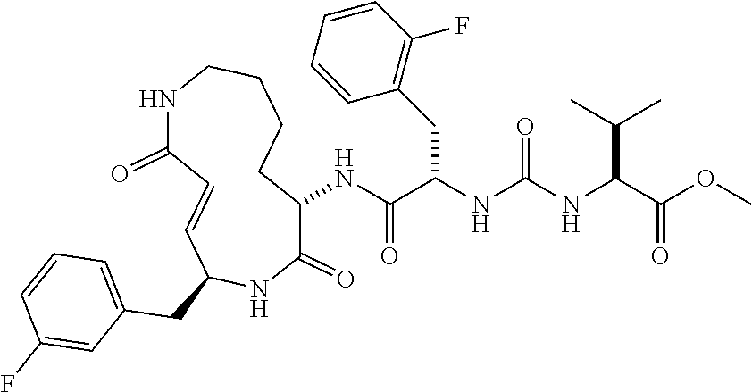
N(C(C(NC(NC(C(OC)=O)C(C)C)=O)CC1=C(F)C=CC=C1)=O)C1C(=O)NC(CC2=CC=CC(F)=C2)C=CC(=O)NCCCC1
